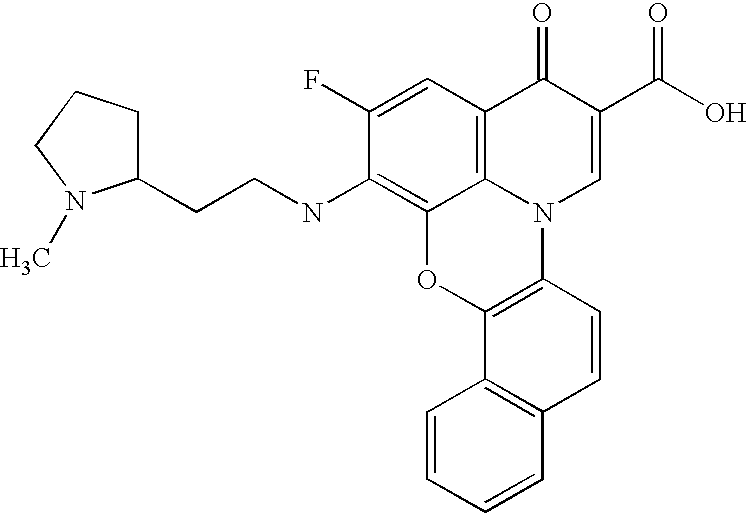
C12=C(NCCC3CCCN3C)C(F)=CC3=C1N(C1=C(O2)C2=C(C=C1)C=CC=C2)C=C(C(O)=O)C3=O
